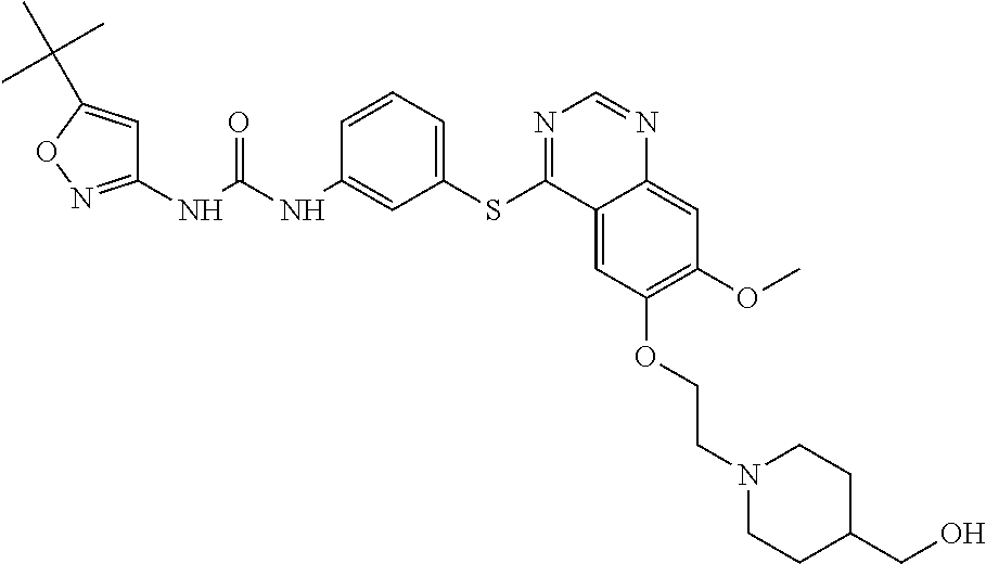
C1(NC(NC2=CC(SC3=NC=NC4=CC(OC)=C(OCCN5CCC(CO)CC5)C=C34)=CC=C2)=O)=NOC(C(C)(C)C)=C1
